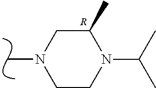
CN1CCN(C(C)C)C(C)C1.[R]
